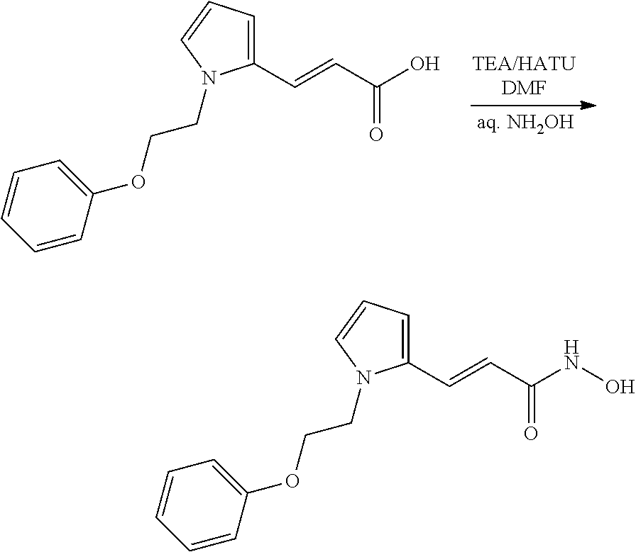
C1=C(C=CC(O)=O)N(CCOC2=CC=CC=C2)C=C1.C1=C(C=CC(NO)=O)N(CCOC2=CC=CC=C2)C=C1
